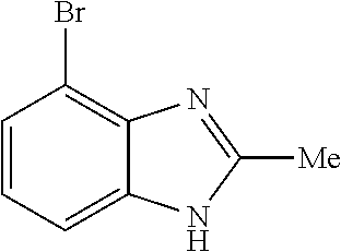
C1=CC=C2C(=C1Br)N=C([Me])N2
